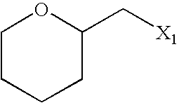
C1CCCC(C[X1])O1
